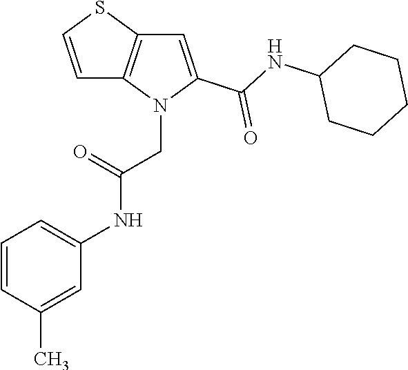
C1=CC(C)=CC(NC(=O)CN2C(C(NC3CCCCC3)=O)=CC3=C2C=CS3)=C1
